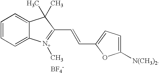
C1=CC=C2C(=C1)C(C)(C)C(C=CC1=CC=C([N(CH3)2])O1)=[N+]2C.[BF4-]
